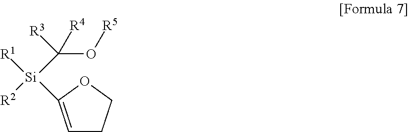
[R2][Si](C(O[R5])([R4])[R3])([R1])C1=CCCO1
